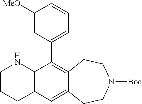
C12=C(C(C3=CC=CC([MeO])=C3)=C3C(=C1)CCN([Boc])CC3)NCCC2
